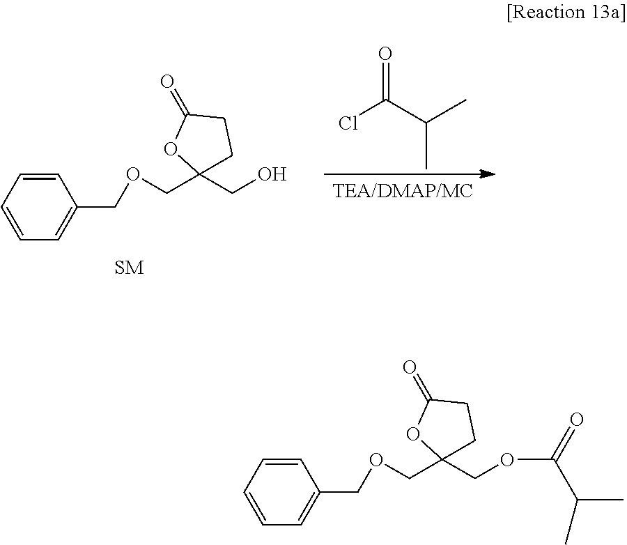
ClC(C(C)C)=O.C1=CC=CC(COCC2(CO)CCC(=O)O2)=C1.C1=CC=CC(COCC2(COC(C(C)C)=O)CCC(=O)O2)=C1
